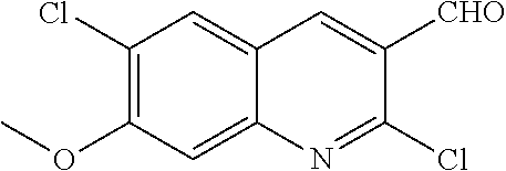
C1(Cl)=C(OC)C=C2C(=C1)C=C([CHO])C(Cl)=N2
